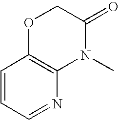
O1C2=C(N(C)C(=O)C1)N=CC=C2
